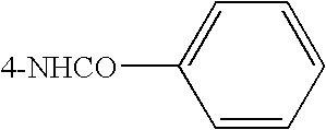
C1([4-NHCO])=CC=CC=C1
